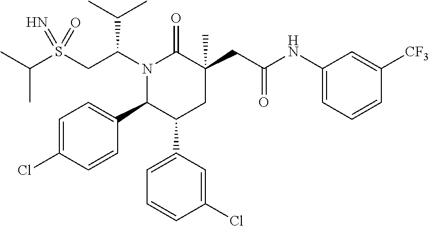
C(C)(C)S(CC(N1C(=O)C(CC(NC2=CC=CC([CF3])=C2)=O)(C)CC(C2=CC=CC(Cl)=C2)C1C1=CC=C(Cl)C=C1)C(C)C)(=N)=O
